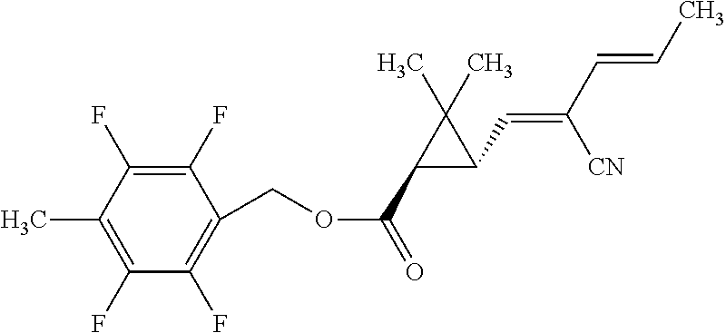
CC1=C(F)C(F)=C(COC(=O)C2C(C=C(C=CC)[CN])C2(C)C)C(F)=C1F
